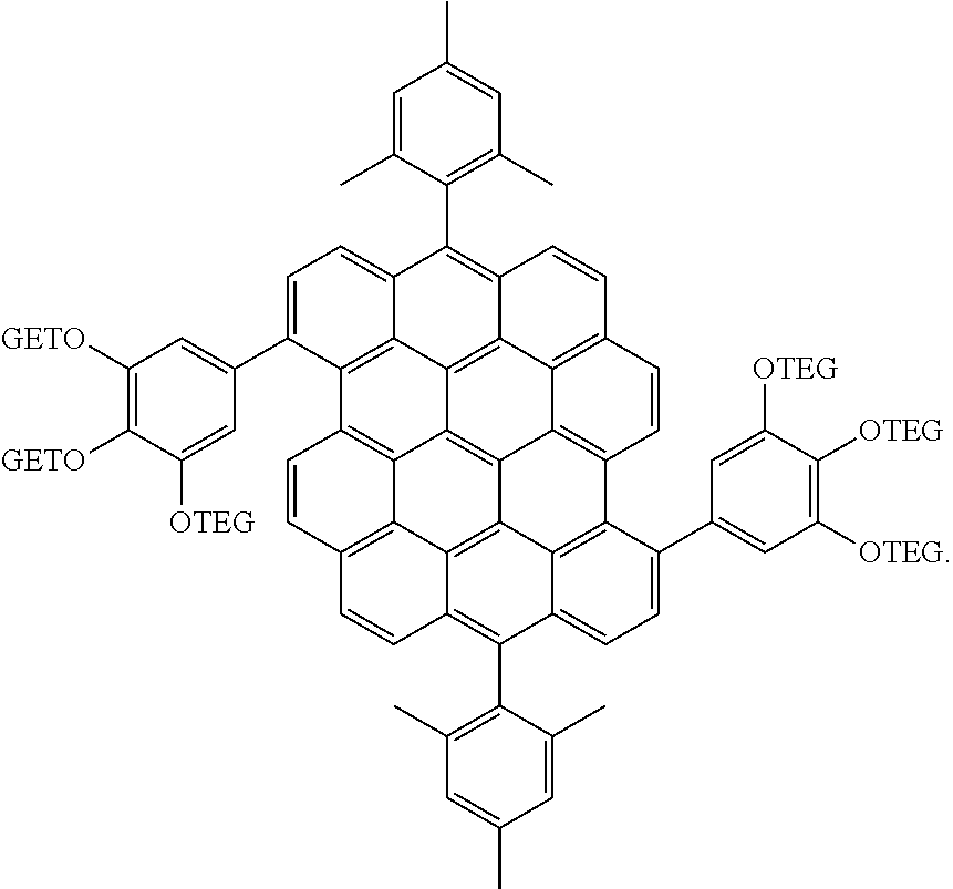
C1=C(C2=CC([OTEG])=C([OTEG])C([OTEG])=C2)C2=C3C(=C1)C(C1=C(C)C=C(C)C=C1C)=C1C4=C3C3=C5C6=C(C=CC(=C46)C=C1)C1=C4C5=C5C6=C(C=CC2=C36)C=CC5=C(C2=C(C)C=C(C)C=C2C)C4=CC=C1C1=CC([GETO])=C([GETO])C([OTEG])=C1
